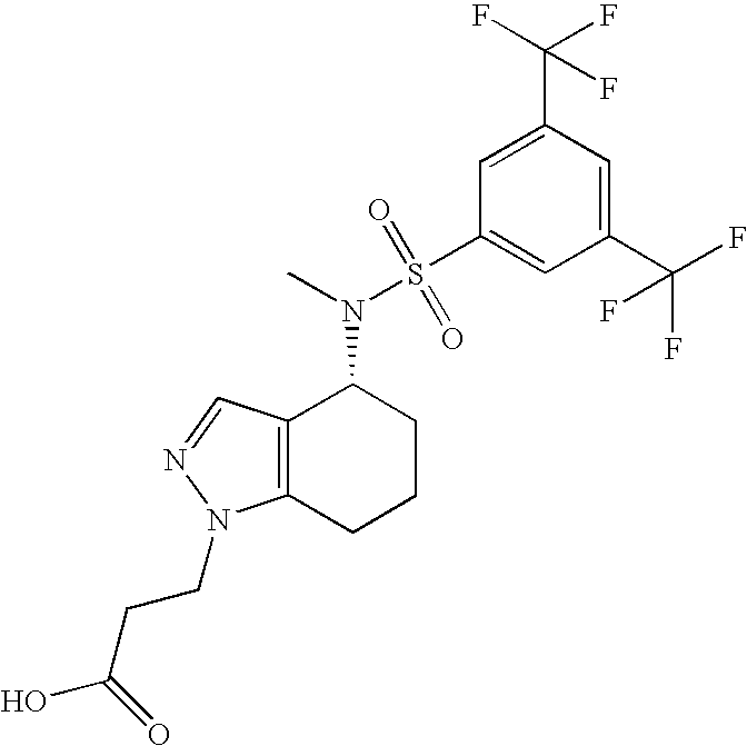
C12=C(C=NN1CCC(=O)O)C(N(S(=O)(=O)C1=CC(C(F)(F)F)=CC(C(F)(F)F)=C1)C)CCC2
